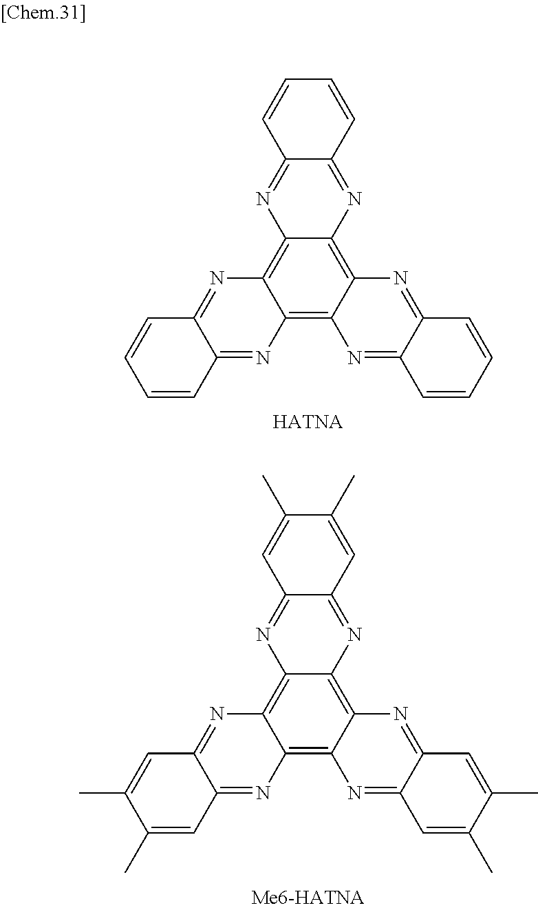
C12=C3C(=C4C(=C1N=C1C(=N2)C=CC=C1)N=C1C(=N4)C=CC=C1)N=C1C(=N3)C=CC=C1.C12=C3C(=C4C(=C1N=C1C(=N2)C=C(C)C(C)=C1)N=C1C(=N4)C=C(C)C(C)=C1)N=C1C(=N3)C=C(C)C(C)=C1
